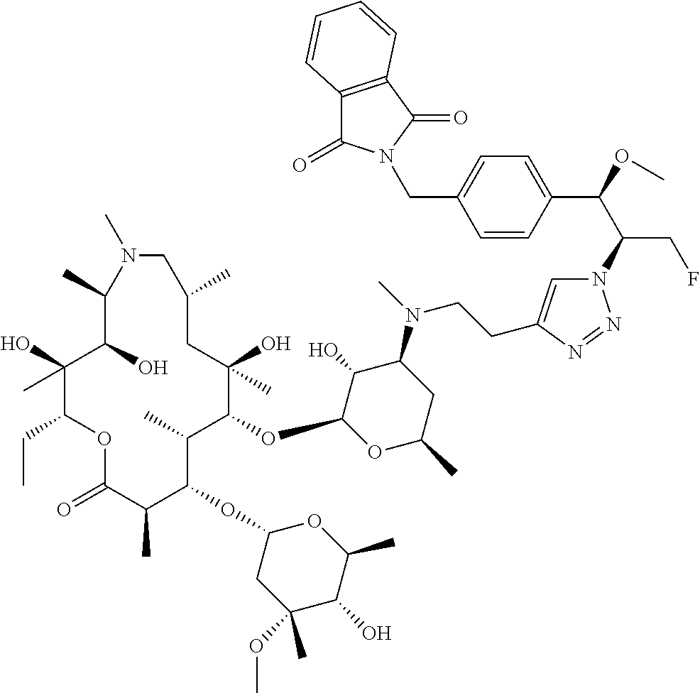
C1(O)(C)C(CC)OC(=O)C(C)C(OC2CC(OC)(C)C(O)C(C)O2)C(C)C(OC2OC(C)CC(N(C)CCC3=CN(C(C(OC)C4=CC=C(CN5C(=O)C6=C(C5=O)C=CC=C6)C=C4)CF)N=N3)C2O)C(O)(C)CC(C)CN(C)C(C)C1O
